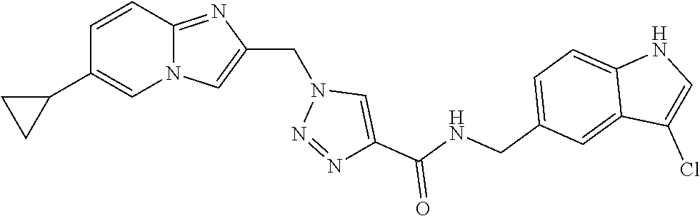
N12C(=NC(CN3N=NC(C(NCC4=CC=C5C(=C4)C(Cl)=CN5)=O)=C3)=C1)C=CC(C1CC1)=C2
